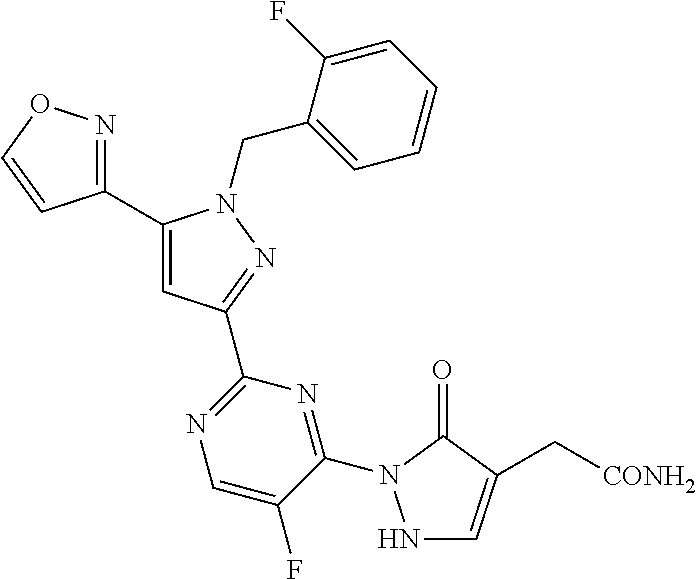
C1(C2=CC(C3=NC=C(F)C(N4NC=C(C[CONH2])C4=O)=N3)=NN2CC2=CC=CC=C2F)=NOC=C1
